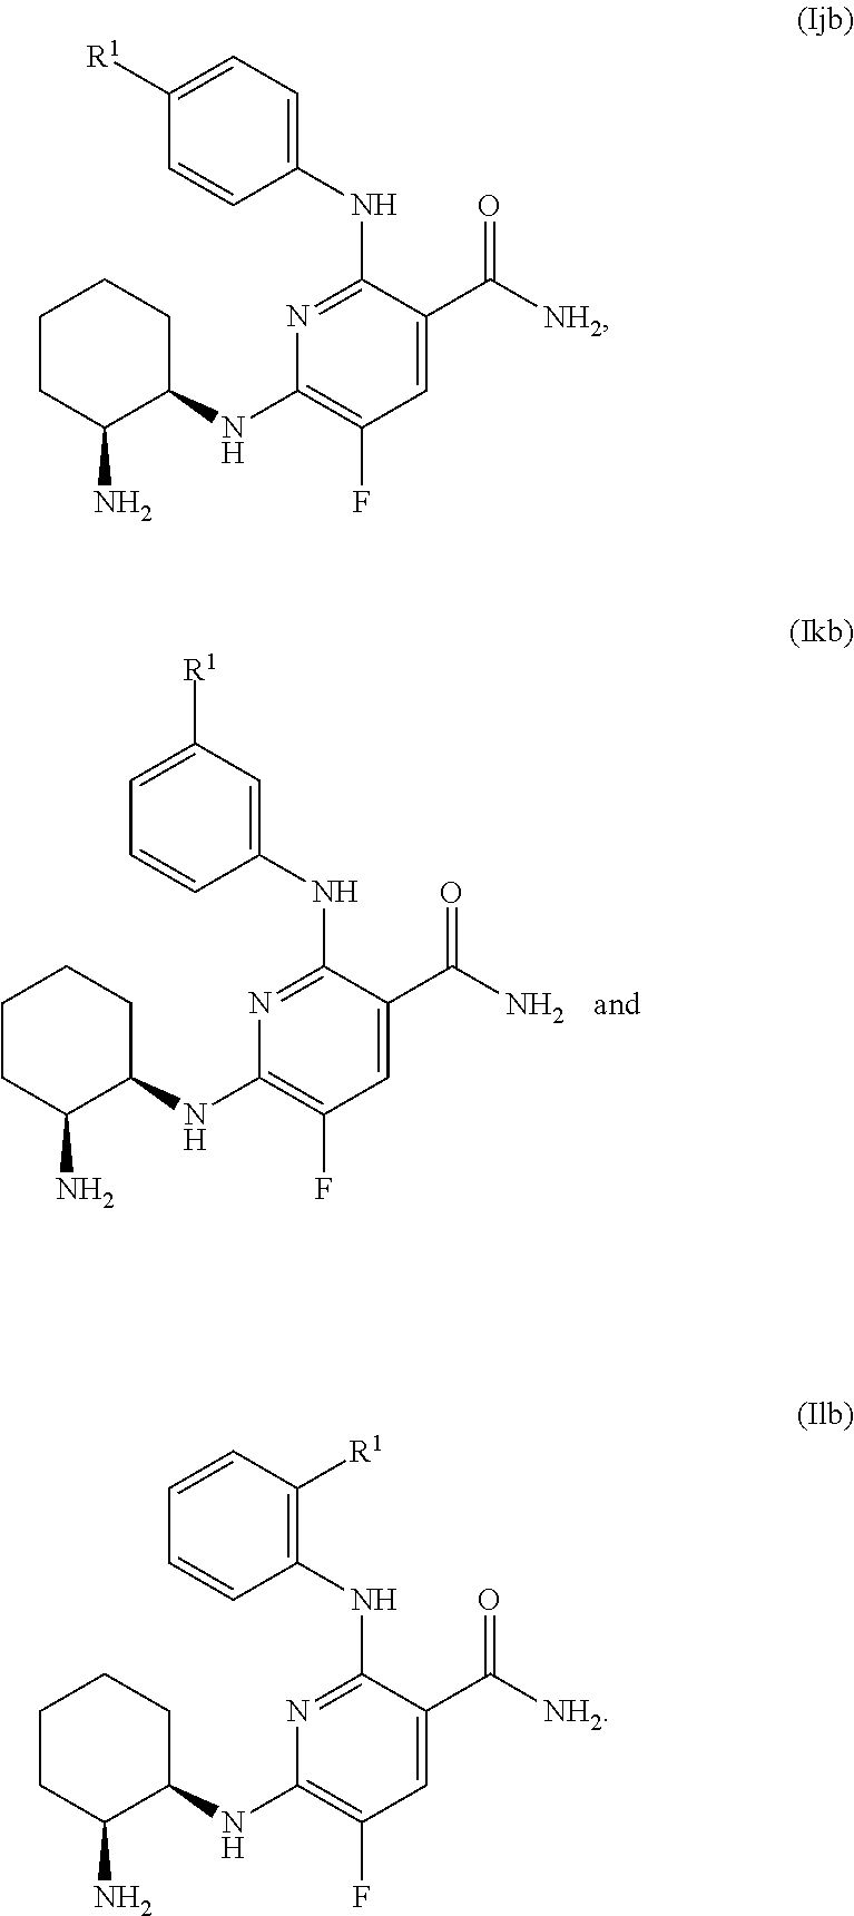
C1=C(C([NH2])=O)C(NC2=CC=C([R1])C=C2)=NC(NC2CCCCC2N)=C1F.C1=C(C([NH2])=O)C(NC2=C([R1])C=CC=C2)=NC(NC2CCCCC2N)=C1F.C1=C(C(N)=O)C(NC2=CC([R1])=CC=C2)=NC(NC2CCCCC2N)=C1F
